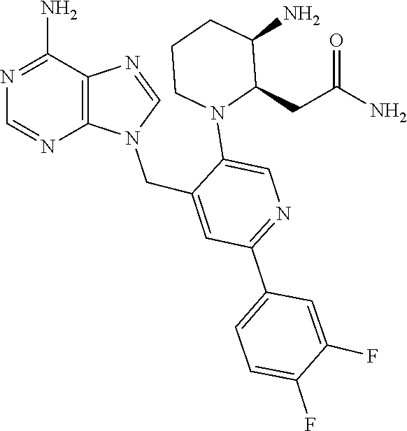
N1=CN(CC2=CC(C3=CC=C(F)C(F)=C3)=NC=C2N2CCCC(N)C2CC(N)=O)C2=C1C(N)=NC=N2
